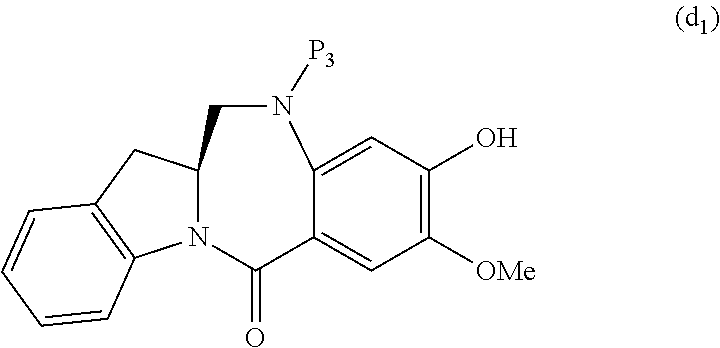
C1=C2C(=O)N3C4=C(CC3CN([P3])C2=CC(O)=C1[OMe])C=CC=C4
